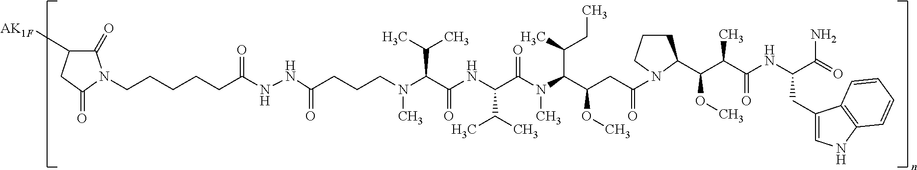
C1(=O)C([AK1F])CC(=O)N1CCCCCC(NNC(CCCN(C(C(NC(C(N(C(C(CC(=O)N1CCCC1C(C(C(NC(C(N)=O)CC1=CNC2=C1C=CC=C2)=O)C)OC)OC)C(CC)C)C)=O)C(C)C)=O)C(C)C)C)=O)=O
